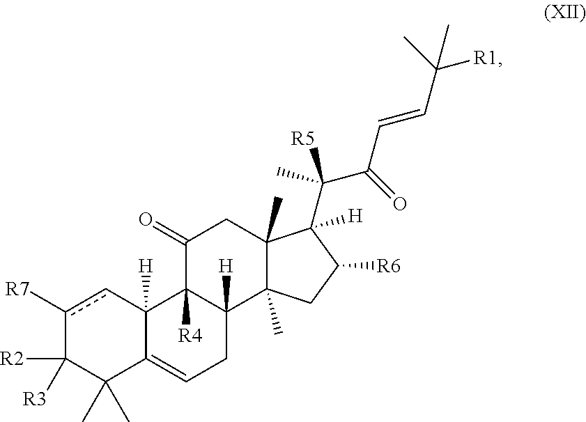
c1([R7])cC2([H])C(=CCC3([H])C2([R4])C(=O)CC2(C)C3(C)CC([R6])C2(C(C(C=CC([R1])(C)C)=O)([R5])C)[H])C(C)(C)C1([R2])[R3]
